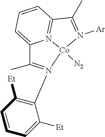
C1=CC([Et])=C(N2=C(C)C3=CC=CC4=N3[Co]2([N2])N([Ar])=C4C)C([Et])=C1
